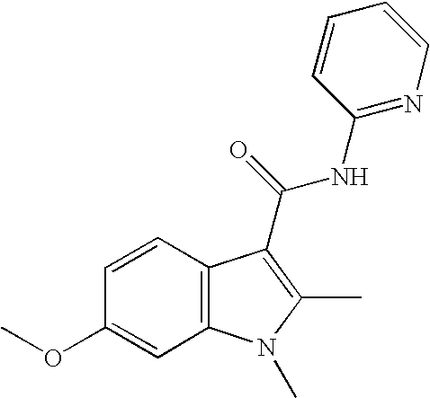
C1=CC2=C(C=C1OC)N(C)C(C)=C2C(NC1=NC=CC=C1)=O
